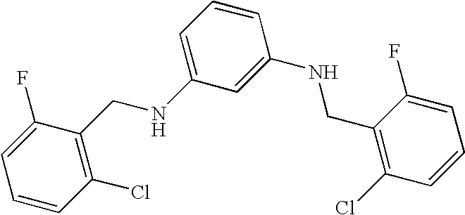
C1=CC(Cl)=C(CNC2=CC=CC(NCC3=C(Cl)C=CC=C3F)=C2)C(F)=C1
